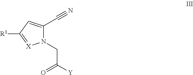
N1(CC([Y])=O)C(C#N)=CC([R1])=[X]1
